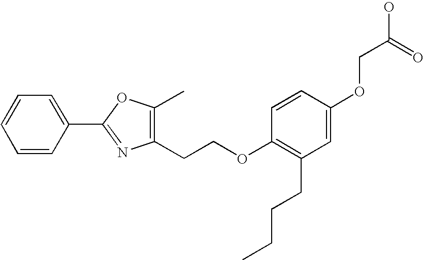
O(CC(O)=O)C1=CC(CCCC)=C(OCCC2=C(C)OC(C3=CC=CC=C3)=N2)C=C1
